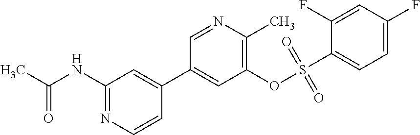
O=C(NC1=NC=CC(C2=CC(OS(C3=CC=C(F)C=C3F)(=O)=O)=C(C)N=C2)=C1)C
